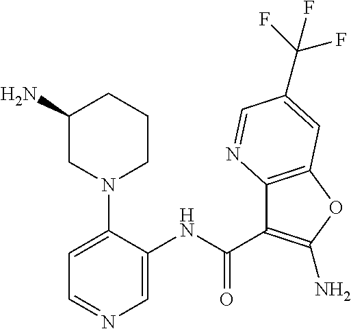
C1(N)CN(C2=CC=NC=C2NC(=O)C2=C(N)OC3=C2N=CC(C(F)(F)F)=C3)CCC1
